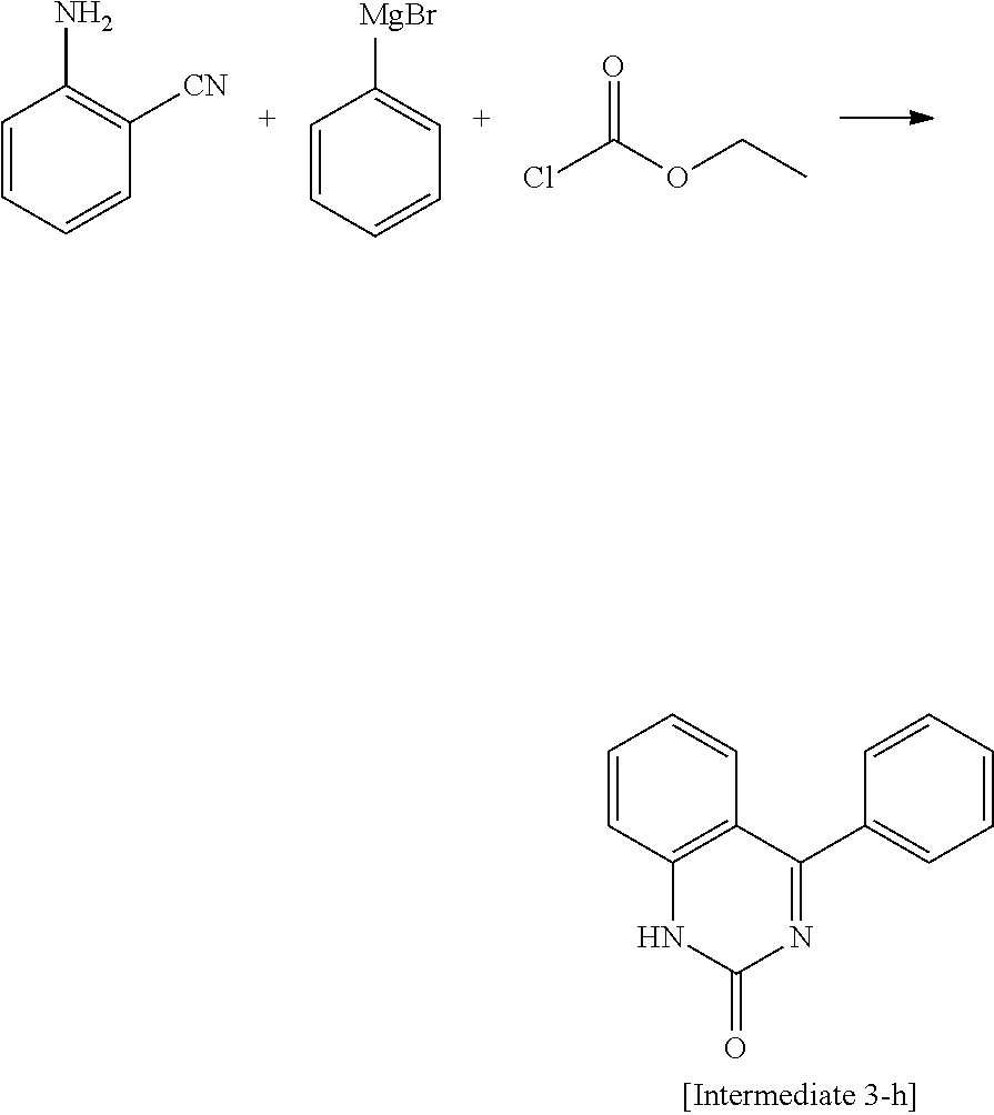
NC1=C([CN])C=CC=C1.[MgBr]C1=CC=CC=C1.ClC(OCC)=O.C1=CC2=C(C=C1)C(C1=CC=CC=C1)=NC(=O)N2
